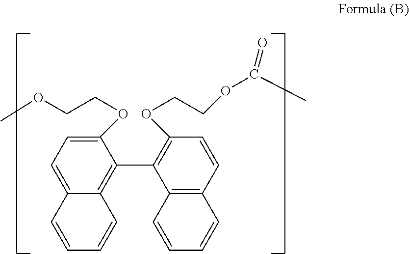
C12=CC=C(OCCOC)C(C3=C(OCCOC(=O)C)C=CC4=C3C=CC=C4)=C1C=CC=C2
